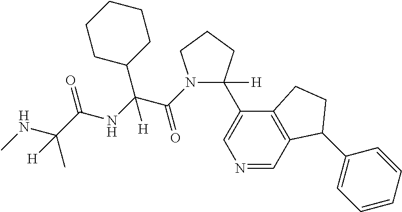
C1([H])(C2=CN=CC3=C2CCC3C2=CC=CC=C2)CCCN1C(=O)C(NC(C(C)(NC)[H])=O)(C1CCCCC1)[H]
